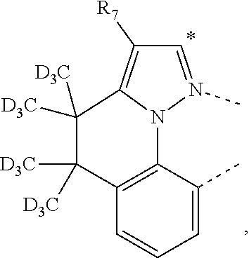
C1(C)=CC=CC2=C1N1C(=C([R7])C=N1C)C([D3C])([D3C])C2([D3C])[D3C]
